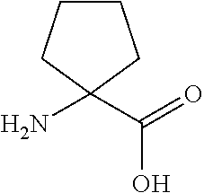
C1(C(=O)O)(N)CCCC1
